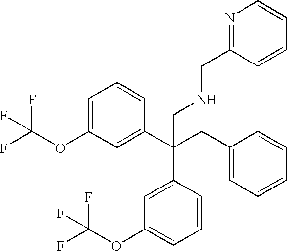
C1=C(OC(F)(F)F)C=C(C(CC2=CC=CC=C2)(C2=CC(OC(F)(F)F)=CC=C2)CNCC2=NC=CC=C2)C=C1
